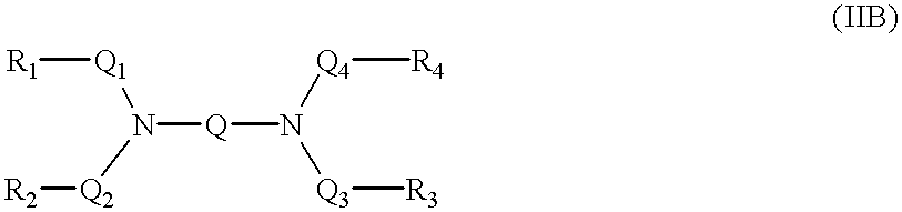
[R1][Q1]N([Q2][R2])[Q]N([Q4][R4])[Q3][R3]
